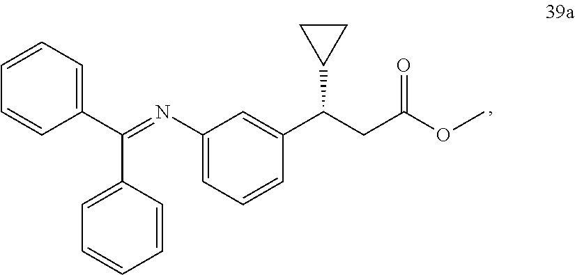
C1(N=C(C2=CC=CC=C2)C2=CC=CC=C2)=CC=CC(C(CC(OC)=O)C2CC2)=C1
